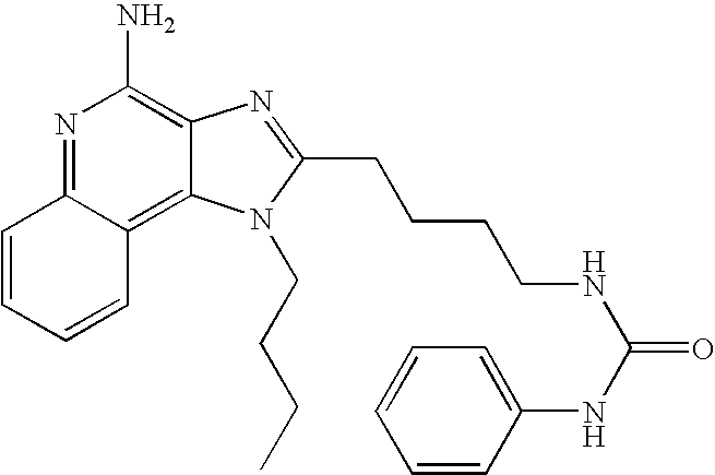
N1=C2C(=C3C(=C1N)N=C(CCCCNC(=O)NC1=CC=CC=C1)N3CCCC)C=CC=C2
